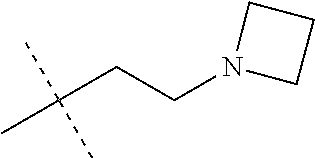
C(CCN1CCC1)(C)(C)C
